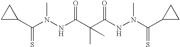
C(N(NC(C(C(NN(C(C1CC1)=S)C)=O)(C)C)=O)C)(C1CC1)=S
